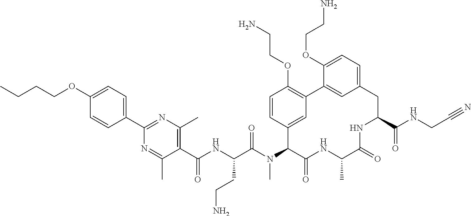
C1=CC(C2=NC(C)=C(C(NC(C(N(C3C4=CC(=C(OCCN)C=C4)C4=CC(=CC=C4OCCN)CC(C(NCC#N)=O)NC(=O)C(C)NC3=O)C)=O)CCN)=O)C(C)=N2)=CC=C1OCCCC
